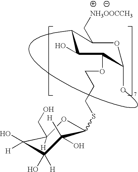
C1(O)OC(C[NH3OOCCH3])CC(O)C1OCCCSC1C([H])(O)C(O)([H])C([H])(O)C(CO)([H])O1
